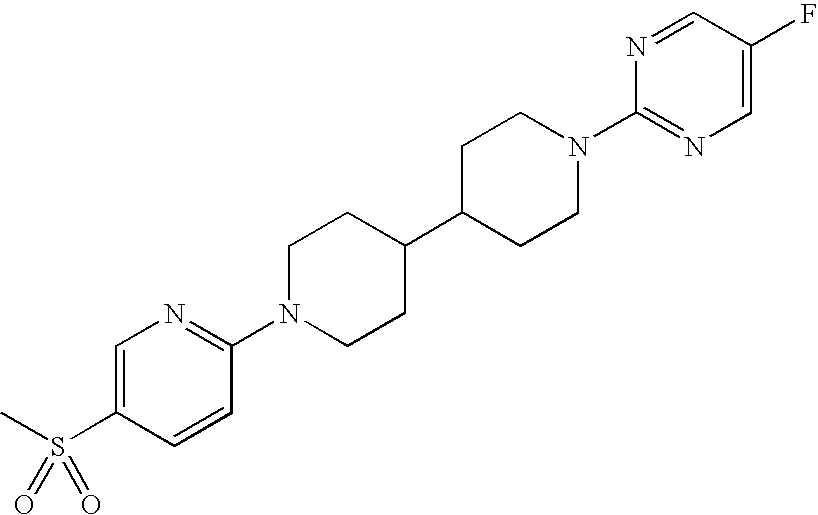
C1=C(S(C)(=O)=O)C=CC(N2CCC(C3CCN(C4=NC=C(F)C=N4)CC3)CC2)=N1
